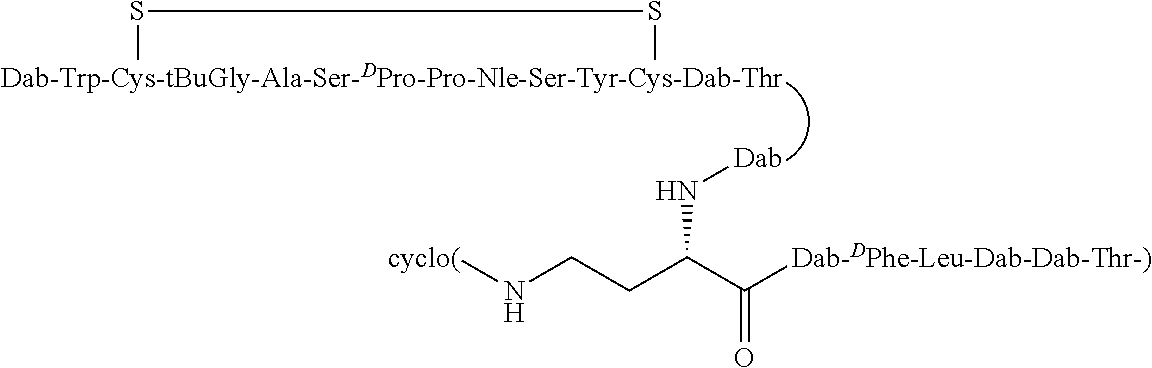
[Dab-Trp-Cys-tBuGly-Ala-Ser-DPro-Pro-Nle-Ser-Tyr-Cys-Dab-Thr]1SS1.N([Dab])C(CCN[cyclo(])C([Dab-DPhe-Leu-Dab-Dab-Thr-)])=O
